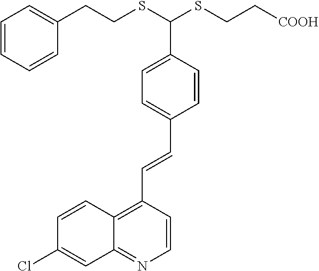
C1=CC=CC(CCSC(SCC[COOH])C2=CC=C(C=CC3=C4C(=NC=C3)C=C(Cl)C=C4)C=C2)=C1
